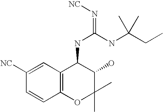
C1=C([NC])C=CC2=C1C(NC(NC(CC)(C)C)=N[NC])C(O)C(C)(C)O2
